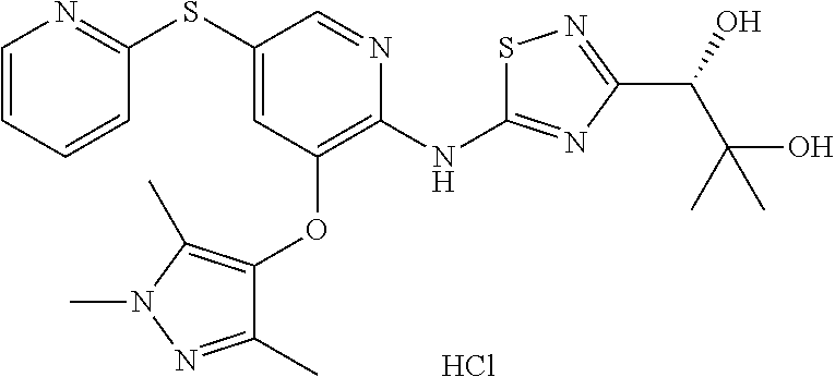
Cl.C1=CC=CC(SC2=CC(OC3=C(C)N(C)N=C3C)=C(NC3=NC(C(O)C(O)(C)C)=NS3)N=C2)=N1
